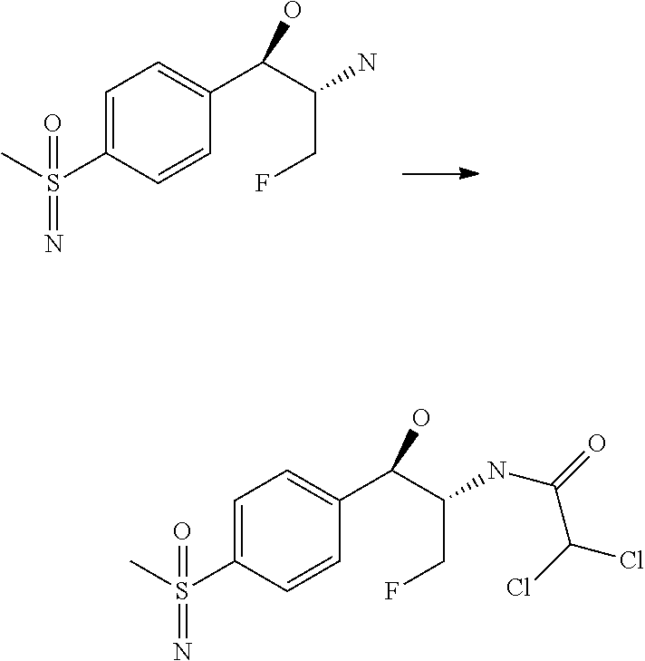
C(C1=CC=C(S(C)(=N)=O)C=C1)(C(N)CF)O.C(C1=CC=C(S(C)(=N)=O)C=C1)(C(NC(=O)C(Cl)Cl)CF)O
